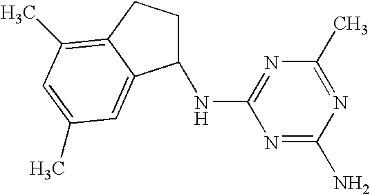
N1=C(N)N=C(C)N=C1NC1CCC2=C(C)C=C(C)C=C12
